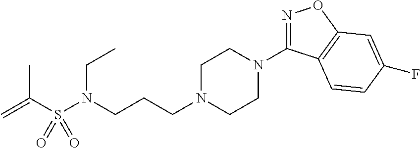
N1=C(N2CCN(CCCN(S(C(=C)C)(=O)=O)CC)CC2)C2=C(O1)C=C(F)C=C2
